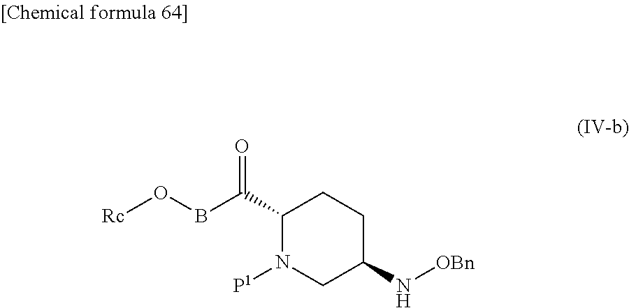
O=C(C1N([P1])CC(N[OBn])CC1)BO[Rc]
